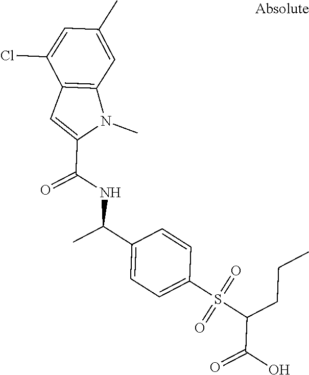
C1(C(C)NC(C2=CC3=C(N2C)C=C(C)C=C3Cl)=O)=CC=C(S(C(C(O)=O)CCC)(=O)=O)C=C1
